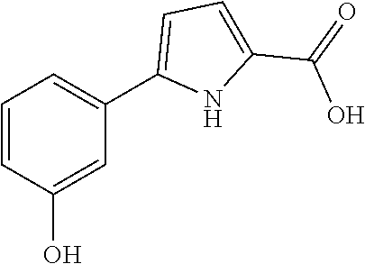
C1=CC(O)=CC(C2=CC=C(C(=O)O)N2)=C1
